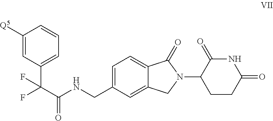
C1([Q5])=CC(C(F)(C(NCC2=CC=C3C(=C2)CN(C2CCC(=O)NC2=O)C3=O)=O)F)=CC=C1
